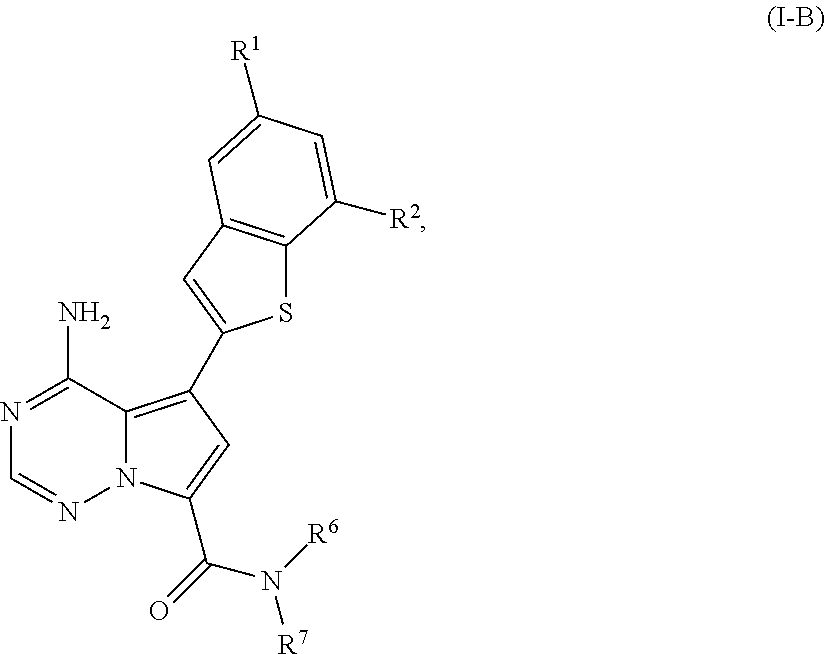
N1=C(N)C2=C(C3=CC4=C(S3)C([R2])=CC([R1])=C4)C=C(C(N([R6])[R7])=O)N2N=C1
